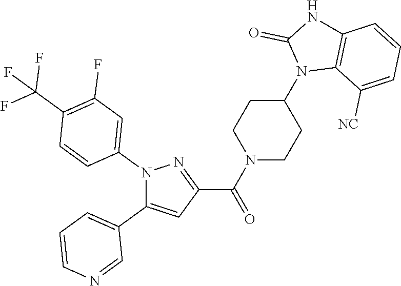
N1(C2=CC(F)=C(C(F)(F)F)C=C2)C(C2=CC=CN=C2)=CC(C(N2CCC(N3C4=C(NC3=O)C=CC=C4[NC])CC2)=O)=N1
